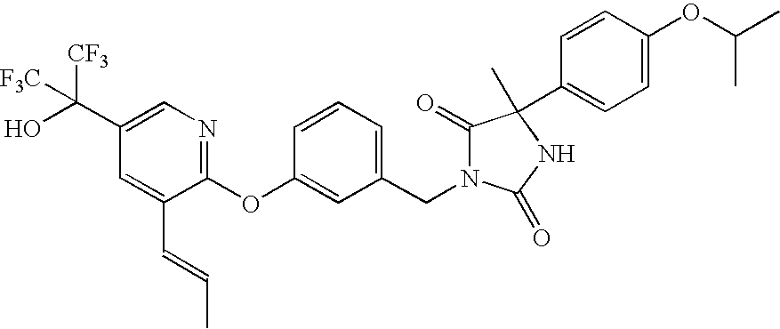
C1(OC2=CC(CN3C(=O)C(C)(C4=CC=C(OC(C)C)C=C4)NC3=O)=CC=C2)=NC=C(C(O)([CF3])[F3C])C=C1C=CC
